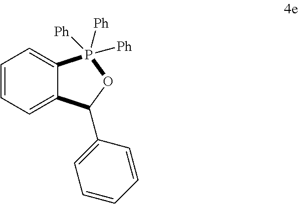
C1=CC=C2C(=C1)P([Ph])([Ph])([Ph])OC2C1=CC=CC=C1
